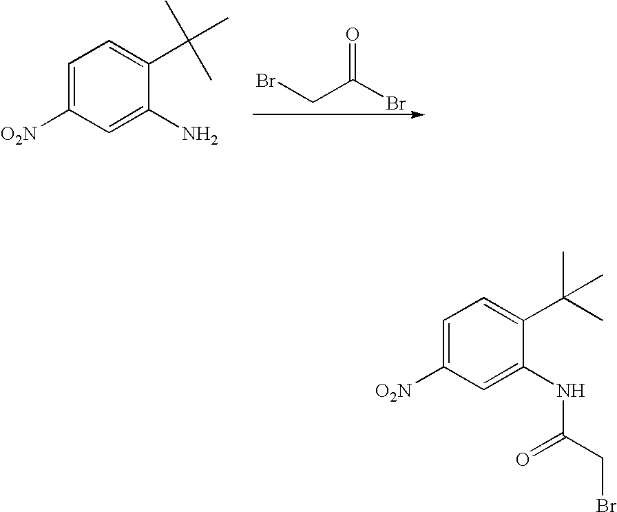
C1=C([O2N])C=C(N)C(C(C)(C)C)=C1.BrCC(Br)=O.C1=C([O2N])C=C(NC(CBr)=O)C(C(C)(C)C)=C1
